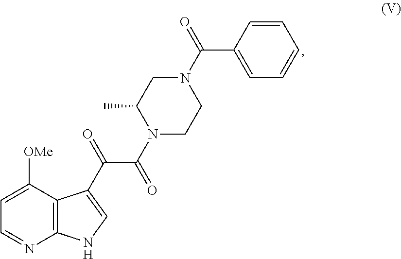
C1=C([OMe])C2=C(N=C1)NC=C2C(C(N1CCN(C(C2=CC=CC=C2)=O)CC1C)=O)=O
